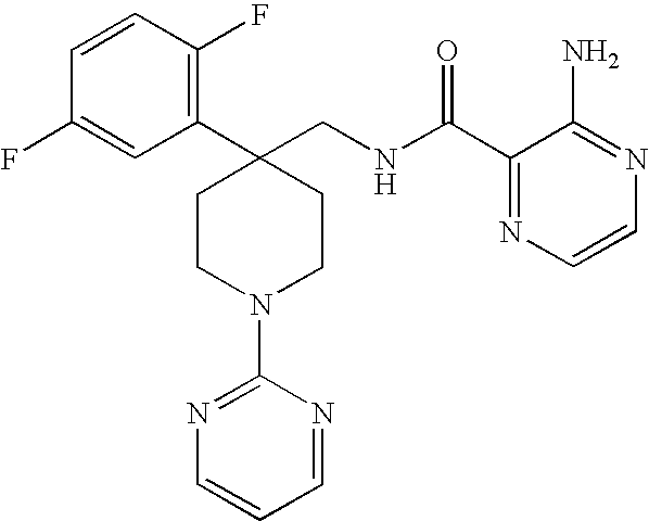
C1(C2(CNC(C3=NC=CN=C3N)=O)CCN(C3=NC=CC=N3)CC2)=C(F)C=CC(F)=C1
